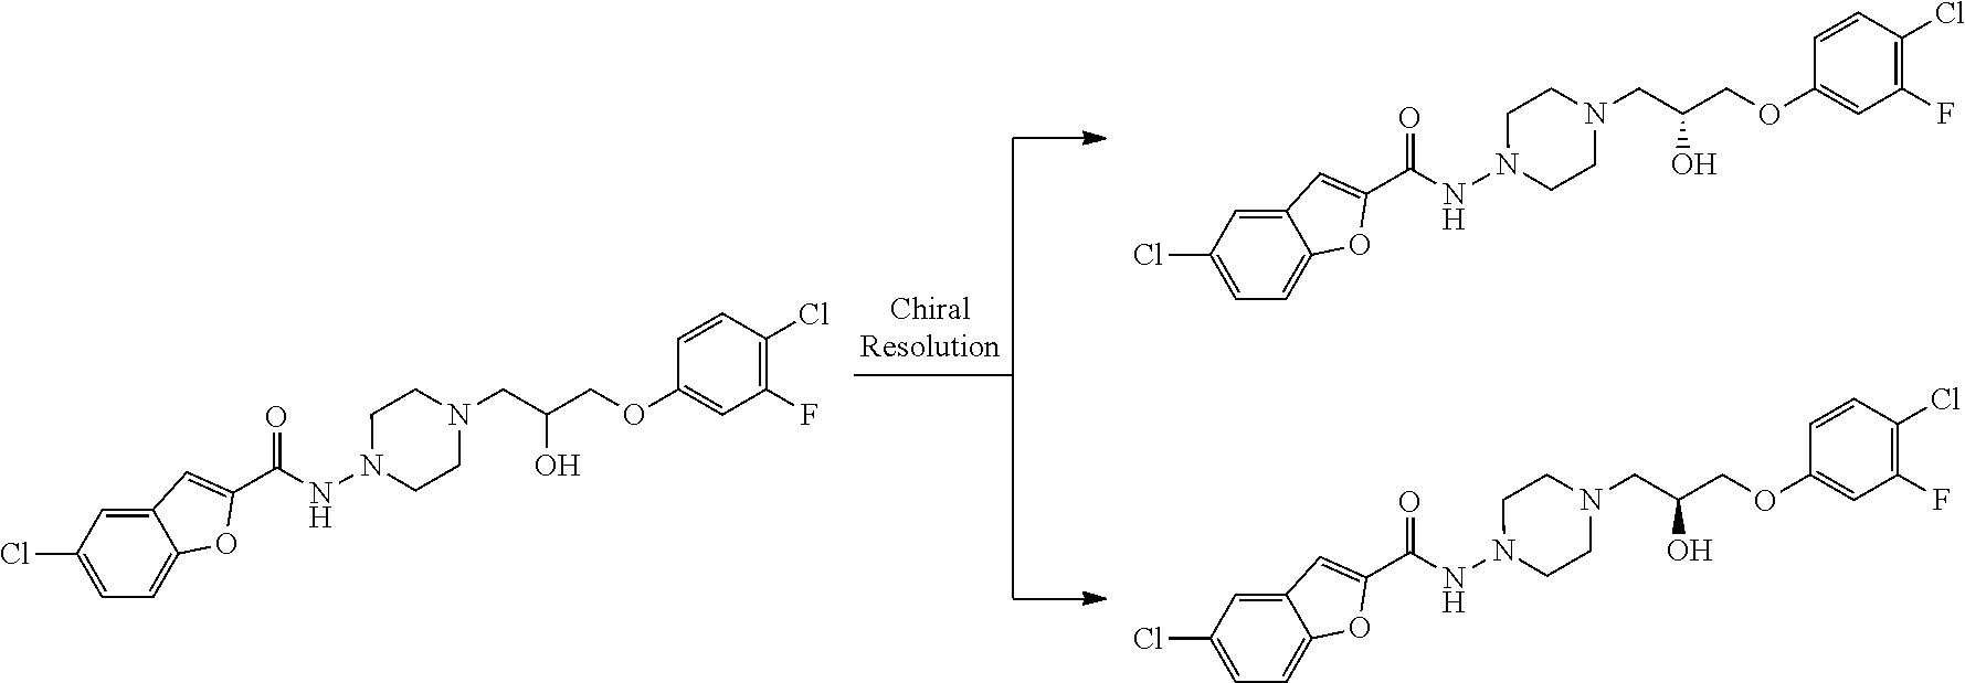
C(NN1CCN(CC(COC2=CC(F)=C(Cl)C=C2)O)CC1)(=O)C1=CC2=CC(Cl)=CC=C2O1.C(NN1CCN(CC(COC2=CC(F)=C(Cl)C=C2)O)CC1)(=O)C1=CC2=CC(Cl)=CC=C2O1.C(NN1CCN(CC(COC2=CC(F)=C(Cl)C=C2)O)CC1)(=O)C1=CC2=CC(Cl)=CC=C2O1
